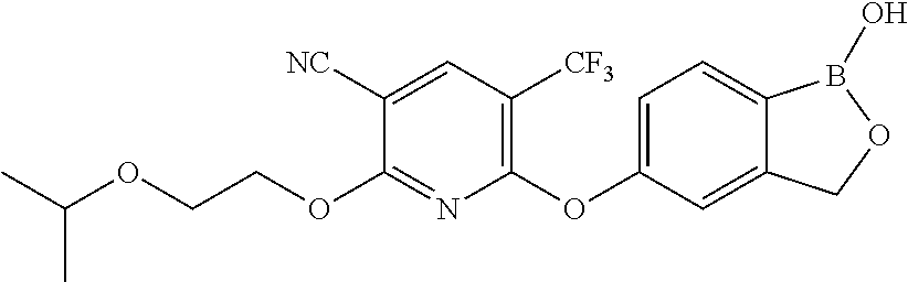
C1([NC])=CC([CF3])=C(OC2=CC=C3C(=C2)COB3O)N=C1OCCOC(C)C
